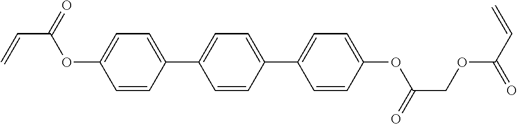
C1=CC(C2=CC=C(C3=CC=C(OC(COC(=O)C=C)=O)C=C3)C=C2)=CC=C1OC(C=C)=O
